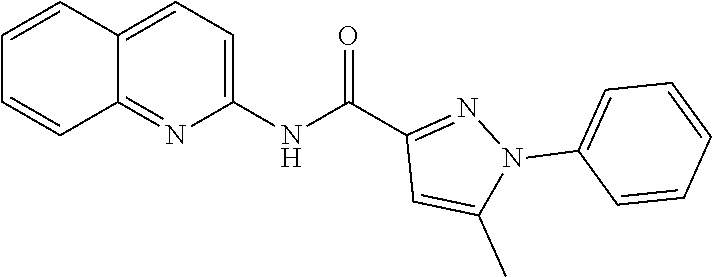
C1=CC2=CC=C(NC(C3=NN(C4=CC=CC=C4)C(C)=C3)=O)N=C2C=C1
